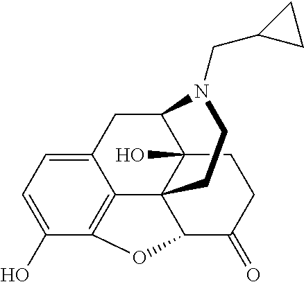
C12=CC=C(O)C3=C1C14C(O)(C(C2)N(CC2CC2)CC1)CCC(=O)C4O3
